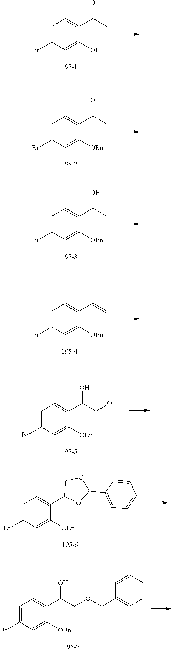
C1=C(Br)C=C(O)C(C(C)=O)=C1.C1=C(Br)C=C([OBn])C(C(C)=O)=C1.C1=C(Br)C=C([OBn])C(C(C)O)=C1.C1=C(Br)C=C([OBn])C(C=C)=C1.C1=C(Br)C=C([OBn])C(C(CO)O)=C1.C1=C(Br)C=C([OBn])C(C2OC(C3=CC=CC=C3)OC2)=C1.C1=C(Br)C=C([OBn])C(C(COCC2=CC=CC=C2)O)=C1
